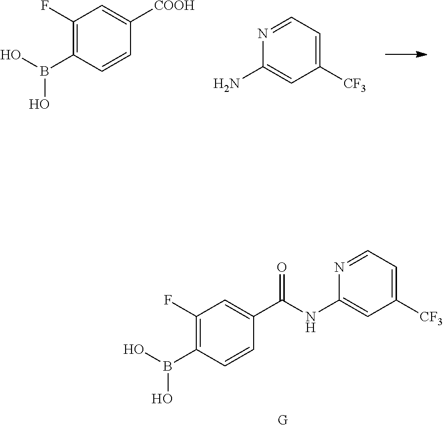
C1(F)=C(B(O)O)C=CC([COOH])=C1.C1([CF3])=CC=NC(N)=C1.C1(F)=C(B(O)O)C=CC(C(NC2=CC([CF3])=CC=N2)=O)=C1.[G]
